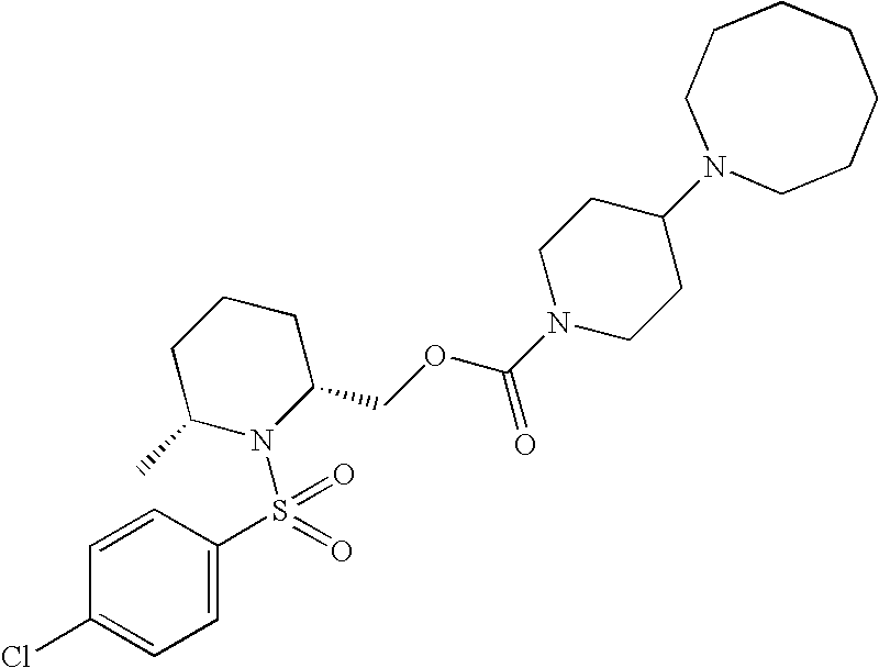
C1=C(S(N2C(COC(N3CCC(N4CCCCCCC4)CC3)=O)CCCC2C)(=O)=O)C=CC(Cl)=C1
